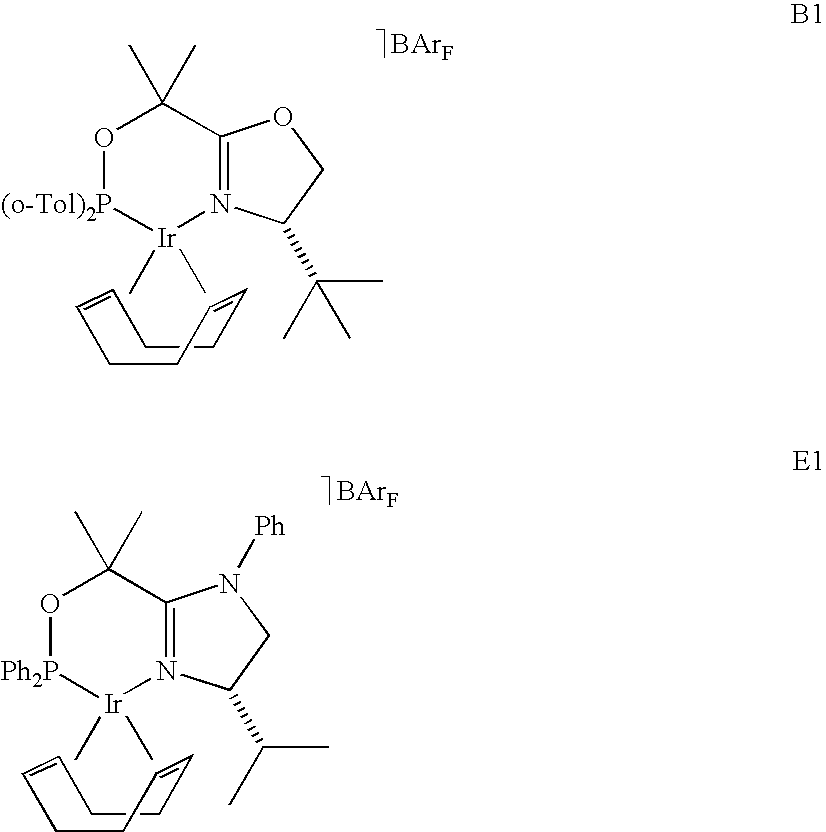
O1[(o-Tol)2P][Ir](C)(C)N2=C(C1(C)C)OCC2C(C)(C)C.C1CC=CCCC=C1.[BArF].O1[Ph2P][Ir](C)(C)N2=C(C1(C)C)N([Ph])CC2C(C)C.C1CC=CCCC=C1.[BArF]
